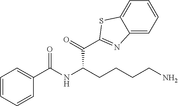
C1(C(C(CCCCN)NC(C2=CC=CC=C2)=O)=O)=NC2=CC=CC=C2S1
